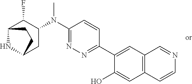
C1(N(C2=NN=C(C3=CC4=C(C=C3O)C=CN=C4)C=C2)C)C(F)C2NC(C1)CC2
